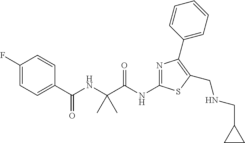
N(C(C(NC(C1=CC=C(F)C=C1)=O)(C)C)=O)C1=NC(C2=CC=CC=C2)=C(CNCC2CC2)S1
